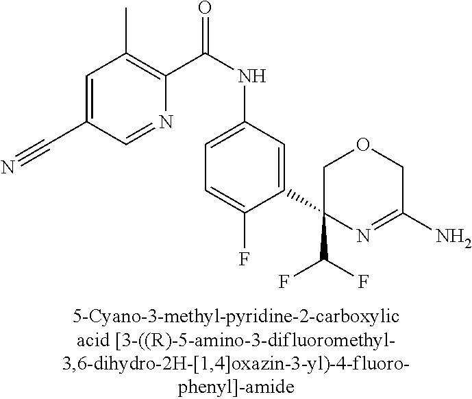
C1(C(F)F)(C2=CC(NC(=O)C3=C(C)C=C(C#N)C=N3)=CC=C2F)N=C(N)COC1
